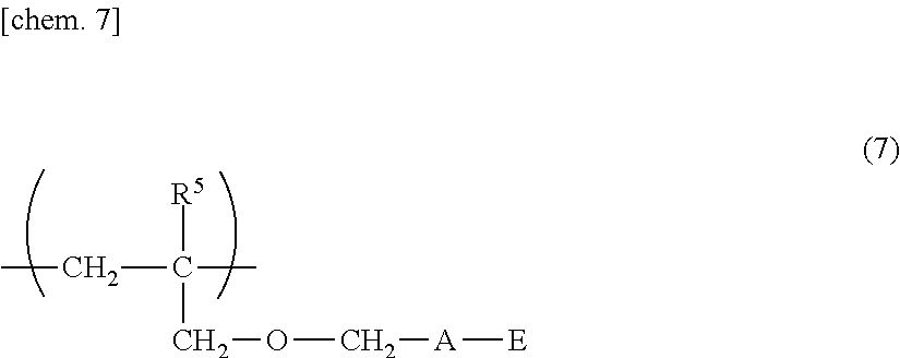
C(C([R5])(COC[A][E])C)C
